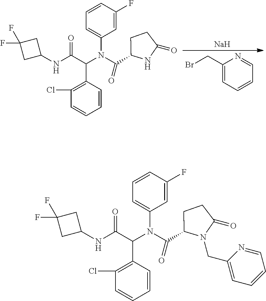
C1(CBr)=CC=CC=N1.[Na].C1=CC(F)=CC(N(C(C2NC(=O)CC2)=O)C(C(NC2CC(F)(F)C2)=O)C2=C(Cl)C=CC=C2)=C1.C1=CC(F)=CC(N(C(C2N(CC3=CC=CC=N3)C(=O)CC2)=O)C(C(NC2CC(F)(F)C2)=O)C2=C(Cl)C=CC=C2)=C1
